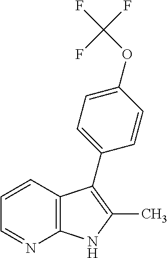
C12=C(C=CC=N1)C(C1=CC=C(OC(F)(F)F)C=C1)=C(C)N2
